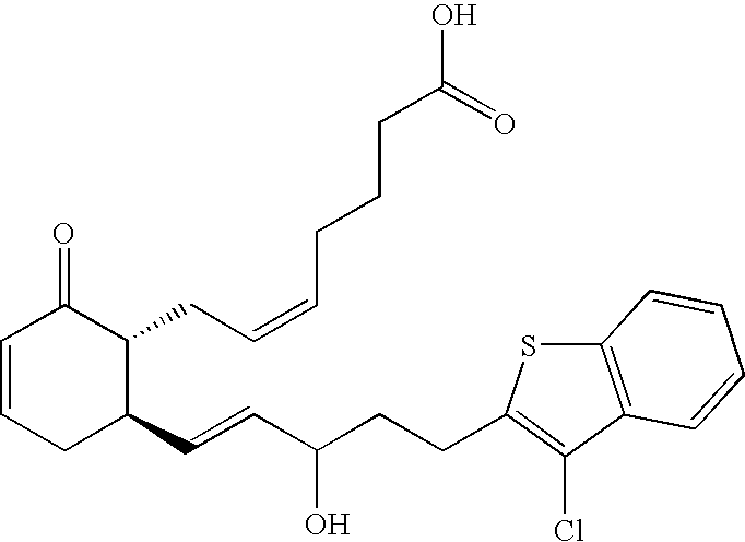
C1=CCC(C=CC(CCC2=C(Cl)C3=C(S2)C=CC=C3)O)C(CC=CCCCC(O)=O)C1=O
